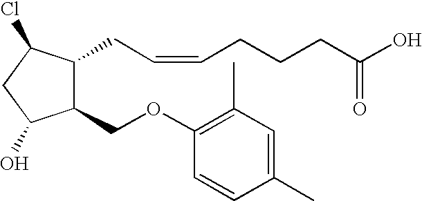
C1(OCC2C(CC=CCCCC(O)=O)C(Cl)CC2O)=C(C)C=C(C)C=C1
